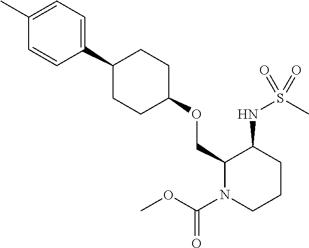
C1(OCC2N(C(=O)OC)CCCC2NS(=O)(C)=O)CCC(C2=CC=C(C)C=C2)CC1
